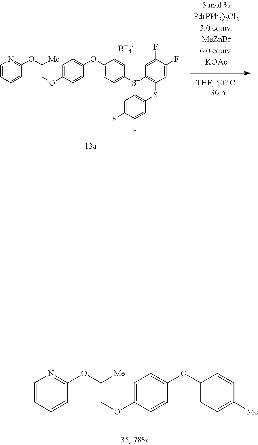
C1=CC=CC(OC(COC2=CC=C(OC3=CC=C([S+]4C5=C(C=C(F)C(F)=C5)SC5=C4C=C(F)C(F)=C5)C=C3)C=C2)[Me])=N1.[BF4-].C1=CC=CC(OC(COC2=CC=C(OC3=CC=C([Me])C=C3)C=C2)[Me])=N1
